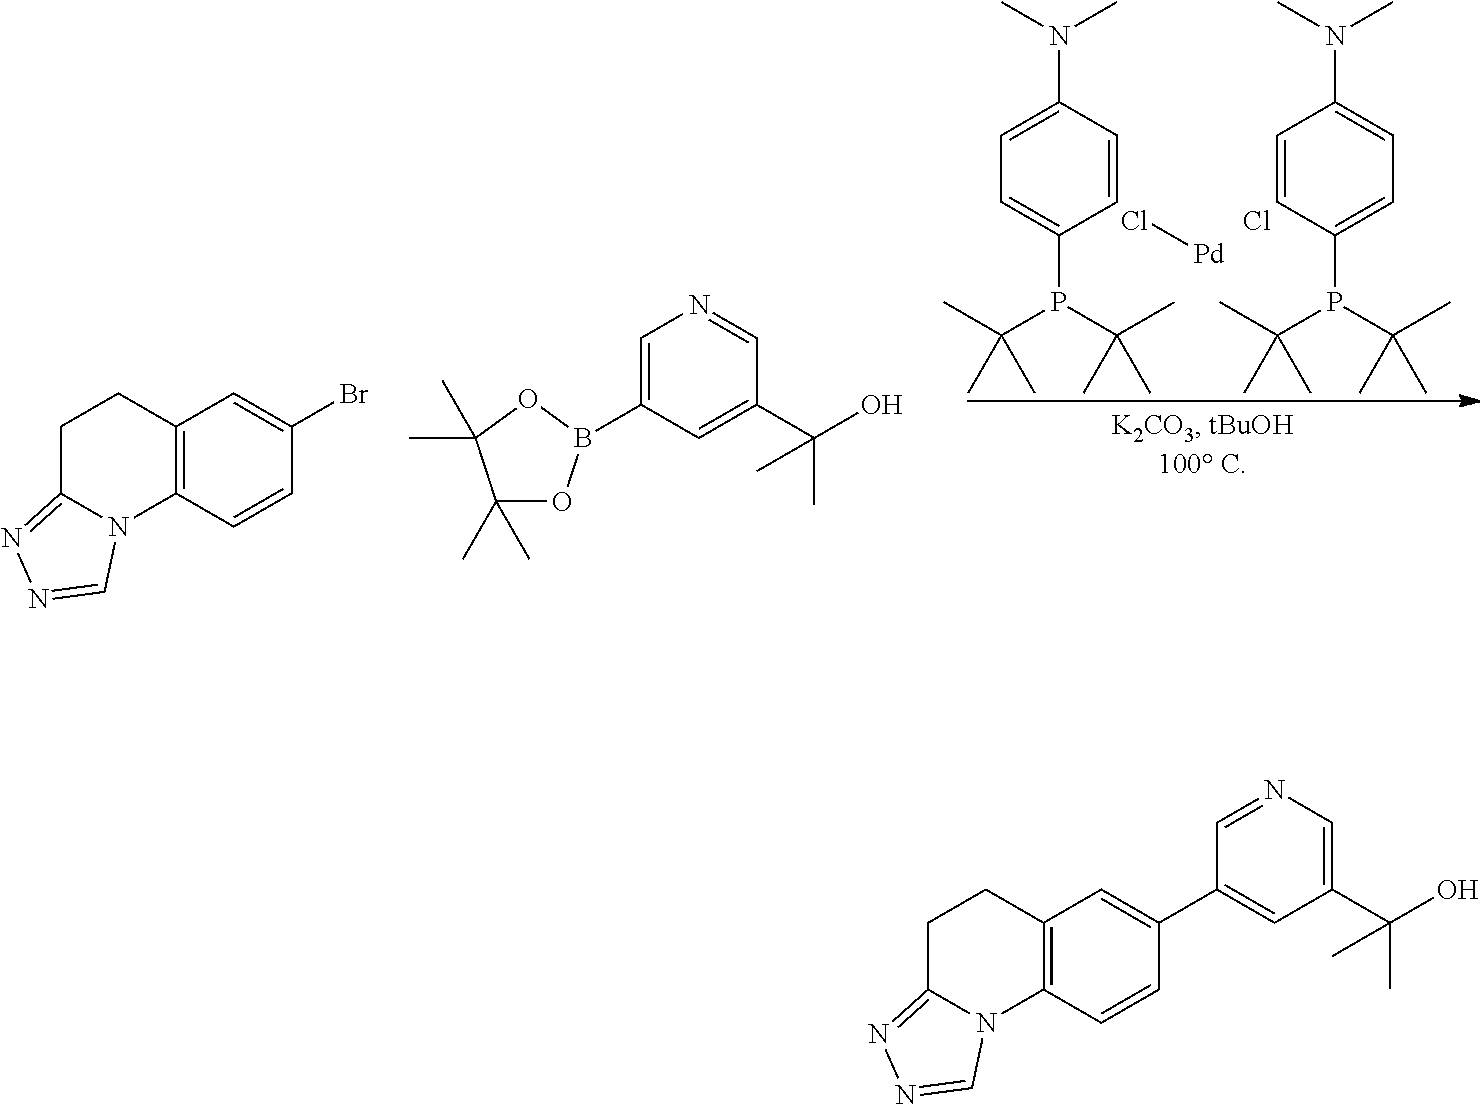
C1=CC(N(C)C)=CC=C1P(C(C)(C)C)C(C)(C)C.C1=CC(N(C)C)=CC=C1P(C(C)(C)C)C(C)(C)C.Cl[Pd].Cl.C12=C(C=CC(Br)=C1)N1C(=NN=C1)CC2.C1=C(B2OC(C)(C)C(C)(C)O2)C=C(C(C)(O)C)C=N1.C1=NC=C(C(C)(O)C)C=C1C1=CC2=C(C=C1)N1C(=NN=C1)CC2
